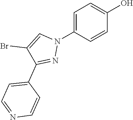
C1=C(N2C=C(Br)C(C3=CC=NC=C3)=N2)C=CC(O)=C1
